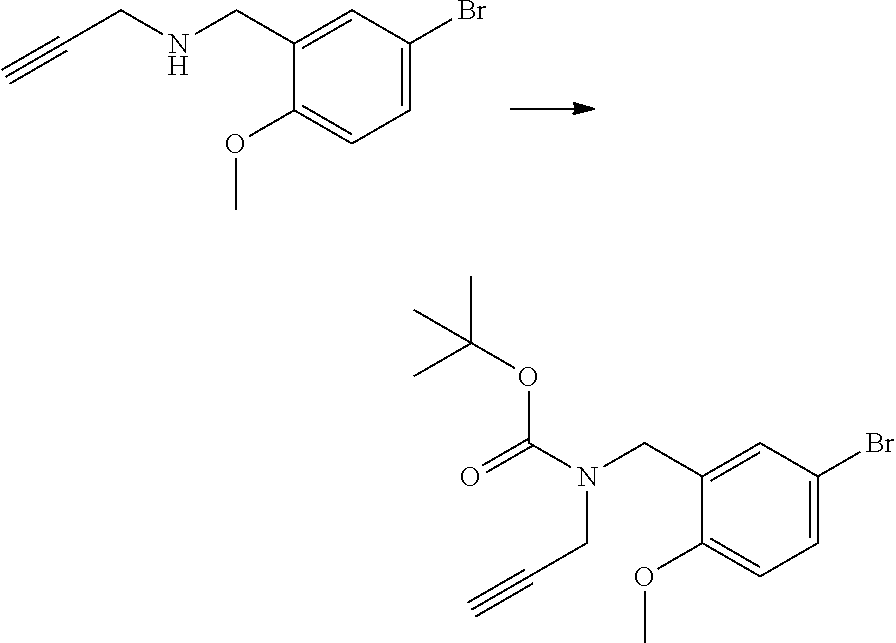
C1=C(CNCC#C)C(OC)=CC=C1Br.C1=C(CN(C(=O)OC(C)(C)C)CC#C)C(OC)=CC=C1Br
